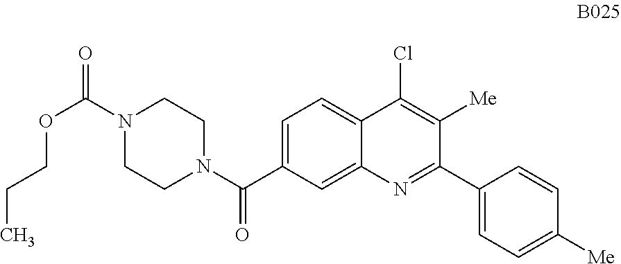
C1=C(C(N2CCN(C(=O)OCCC)CC2)=O)C=C2C(=C1)C(Cl)=C([Me])C(C1=CC=C([Me])C=C1)=N2
